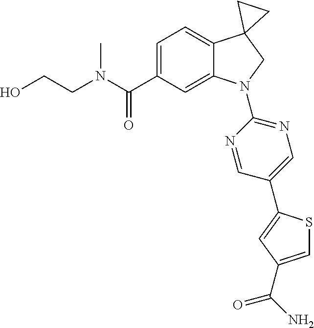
C(C1=CC=C2C(=C1)N(C1=NC=C(C3=CC(C(=O)N)=CS3)C=N1)CC21CC1)(=O)N(C)CCO
